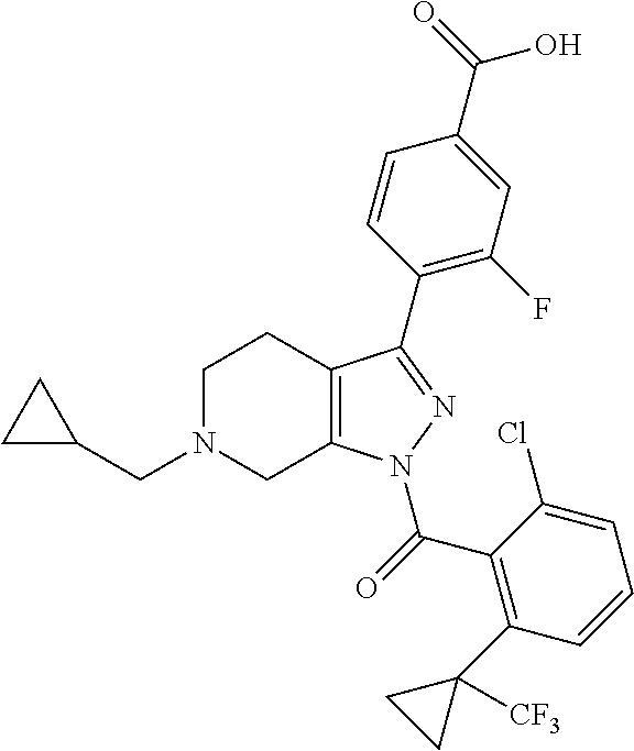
C1N(CC2CC2)CC2=C(C1)C(C1=C(F)C=C(C(O)=O)C=C1)=NN2C(=O)C1=C(C2([CF3])CC2)C=CC=C1Cl
